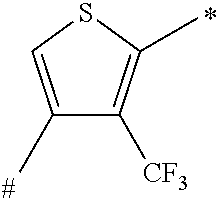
C1(C)=CSC(C)=C1[CF3]
